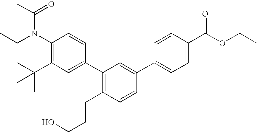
C1(N(C(C)=O)CC)=C(C(C)(C)C)C=C(C2=C(CCCO)C=CC(C3=CC=C(C(OCC)=O)C=C3)=C2)C=C1
